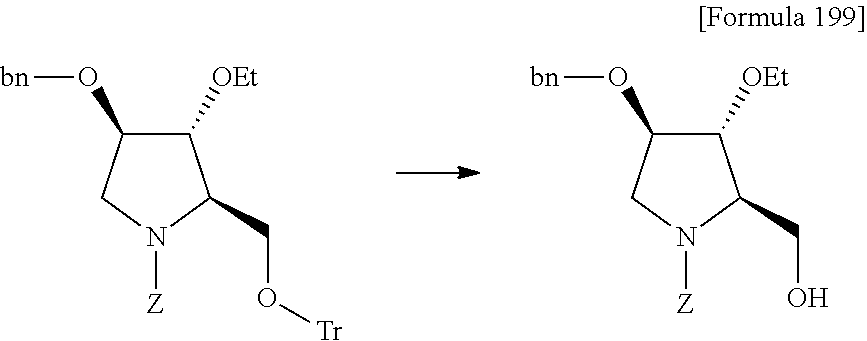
C1([OEt])C(O[bn])CN([Z])C1CO.C1([OEt])C(O[bn])CN([Z])C1CO[Tr]
